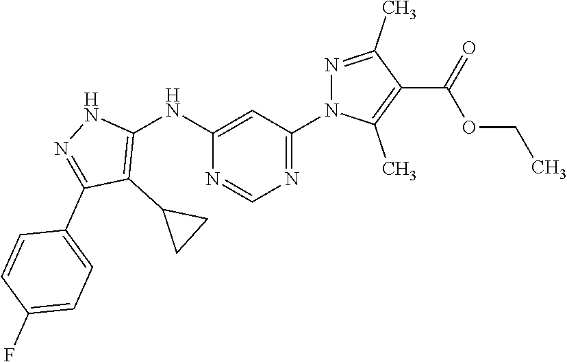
C1(NC2=C(C3CC3)C(C3=CC=C(F)C=C3)=NN2)=CC(N2N=C(C)C(C(OCC)=O)=C2C)=NC=N1
